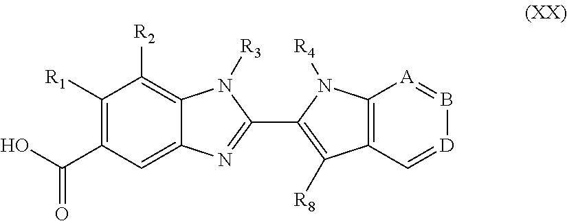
C12=C(C([R8])=C(C3=NC4=CC(C(O)=O)=C([R1])C([R2])=C4N3[R3])N1[R4])C=[D]B=[A]2
